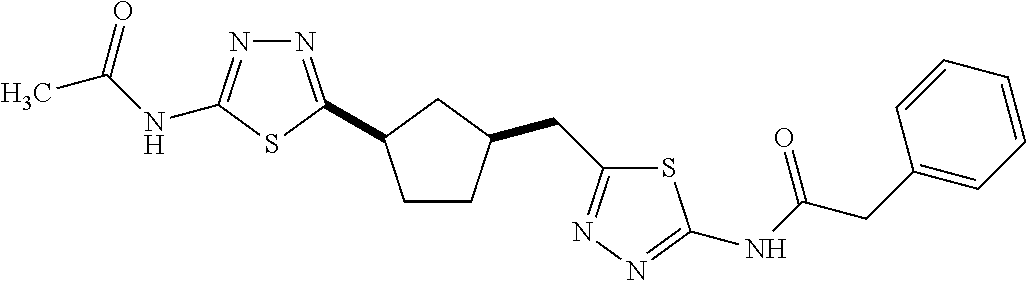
C1CC(CC2=NN=C(NC(CC3=CC=CC=C3)=O)S2)CC1C1=NN=C(NC(C)=O)S1
